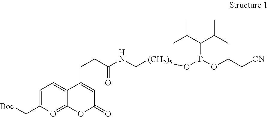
C1=C(C[Boc])O=C2C(=C1)C(CCC(NC[(CH2)5]OP(OCC[CN])C(C(C)C)C(C)C)=O)=CC(=O)O2
